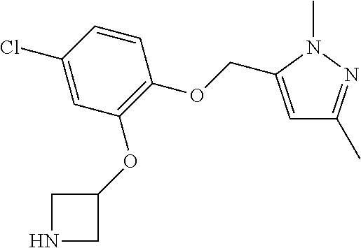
C1=C(COC2=C(OC3CNC3)C=C(Cl)C=C2)N(C)N=C1C
